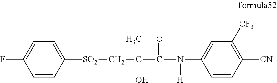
C1=CC([SO2]CC(C(N([H])C2=CC([CF3])=C([CN])C=C2)=O)(C)O)=CC=C1F
